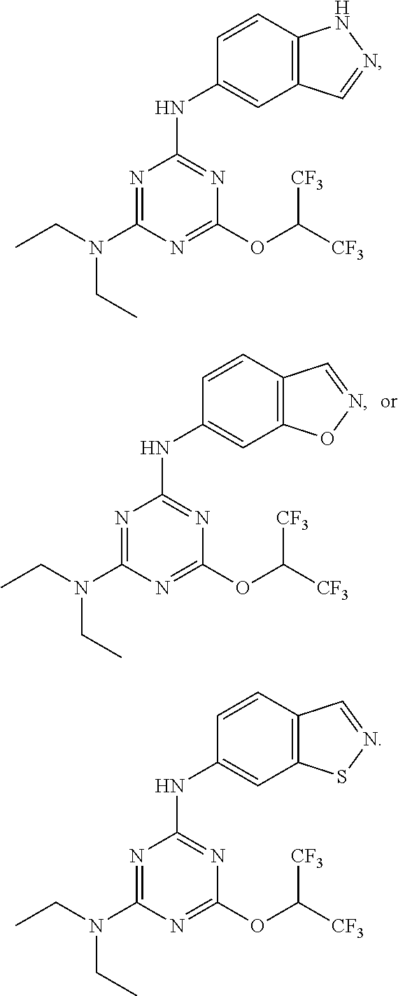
N1=C(N(CC)CC)N=C(OC([CF3])[CF3])N=C1NC1=CC2=C(C=C1)C=NO2.N1=C(N(CC)CC)N=C(OC([CF3])[CF3])N=C1NC1=CC2=C(C=C1)NN=C2.N1=C(N(CC)CC)N=C(OC([CF3])[CF3])N=C1NC1=CC2=C(C=C1)C=NS2
